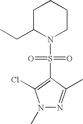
C1C(CC)N(S(=O)(=O)C2=C(Cl)N(C)N=C2C)CCC1
